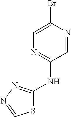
C1=NC(Br)=CN=C1NC1=NN=CS1
